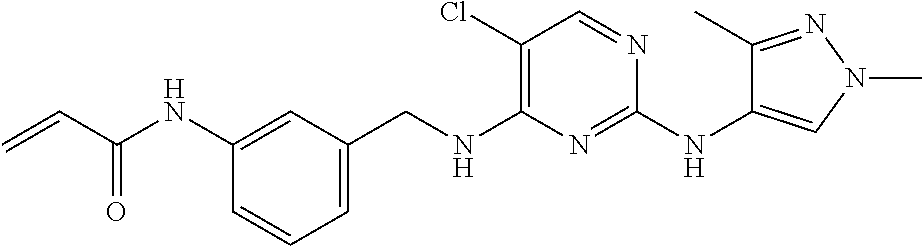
C=CC(NC1=CC(CNC2=C(Cl)C=NC(NC3=CN(C)N=C3C)=N2)=CC=C1)=O
